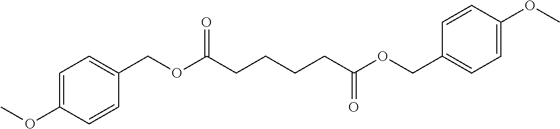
C1=C(OC)C=CC(COC(=O)CCCCC(=O)OCC2=CC=C(OC)C=C2)=C1
